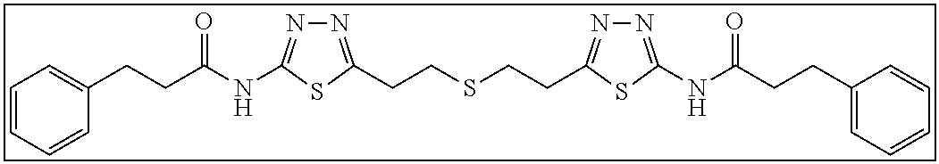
N1=C(CCSCCC2=NN=C(NC(CCC3=CC=CC=C3)=O)S2)SC(NC(CCC2=CC=CC=C2)=O)=N1
